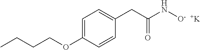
C1=C(OCCCC)C=CC(CC(N[O-])=O)=C1.[K]
